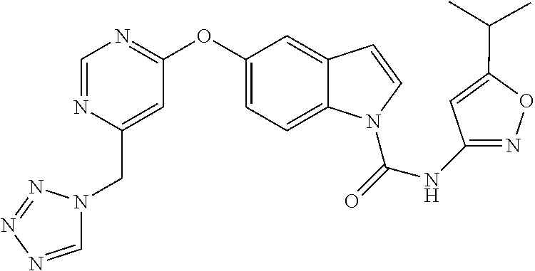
C1(OC2=NC=NC(CN3C=NN=N3)=C2)=CC=C2C(=C1)C=CN2C(=O)NC1=NOC(C(C)C)=C1
